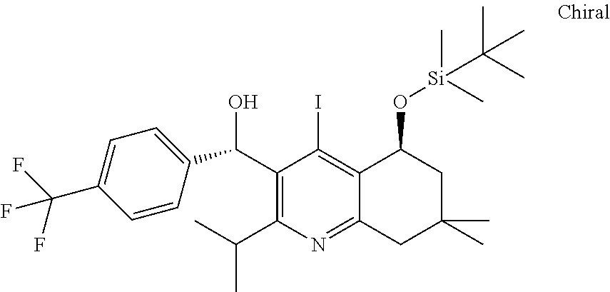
C1(C(C2=CC=C(C(F)(F)F)C=C2)O)=C(C(C)C)N=C2C(=C1I)C(O[Si](C)(C)C(C)(C)C)CC(C)(C)C2
